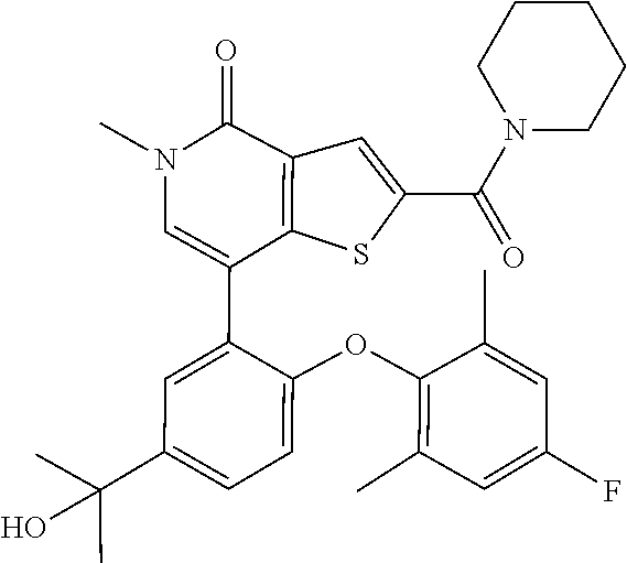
C1(C)=C(OC2=CC=C(C(C)(C)O)C=C2C2=CN(C)C(=O)C3=C2SC(C(N2CCCCC2)=O)=C3)C(C)=CC(F)=C1
